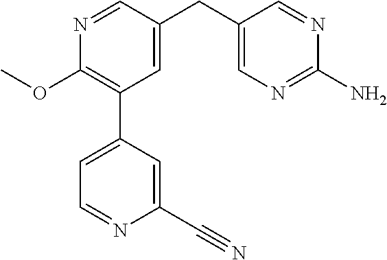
C1(OC)=C(C2=CC=NC(C#N)=C2)C=C(CC2=CN=C(N)N=C2)C=N1
